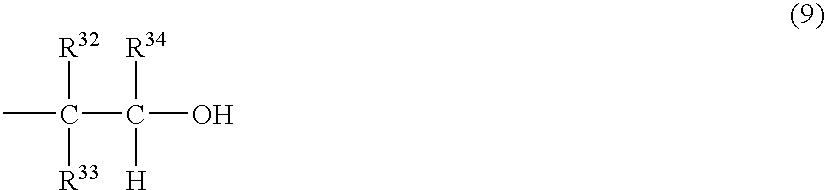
CC(C(O)([R34])[H])([R32])[R33]
